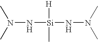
N(N[Si](C)(NN(C)C)[H])(C)C
